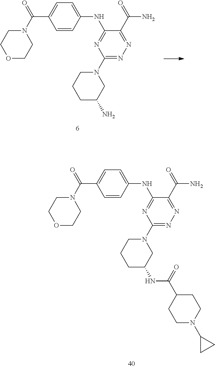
C1=CC(NC2=NC(N3CCCC(N)C3)=NN=C2C(=O)N)=CC=C1C(N1CCOCC1)=O.C1=CC(NC2=NC(N3CCCC(NC(C4CCN(C5CC5)CC4)=O)C3)=NN=C2C(=O)N)=CC=C1C(N1CCOCC1)=O
